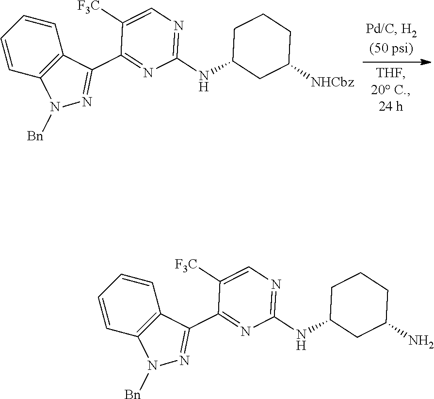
C1=CC=CC2=C1C(C1=NC(NC3CC([NHCbz])CCC3)=NC=C1[F3C])=NN2[Bn].C1=CC=CC2=C1C(C1=NC(NC3CC(N)CCC3)=NC=C1[F3C])=NN2[Bn]
